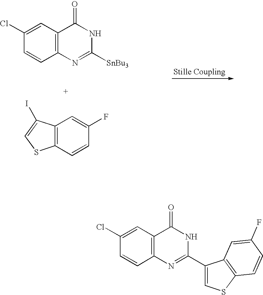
C12=C(C=CC(F)=C1)SC=C2I.C12=C(N=C([SnBu3])NC1=O)C=CC(Cl)=C2.C12=C(N=C(C3=CSC4=C3C=C(F)C=C4)NC1=O)C=CC(Cl)=C2
